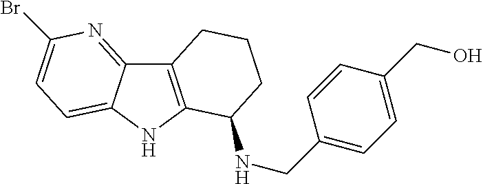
C12=C(NC3=CC=C(Br)N=C13)C(NCC1=CC=C(CO)C=C1)CCC2
